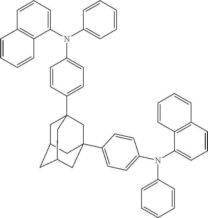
C12=C(C(N(C3=CC=C(C45CC6CC(CC(C7=CC=C(N(C8=CC=CC=C8)C8=CC=CC9=C8C=CC=C9)C=C7)(C4)C6)C5)C=C3)C3=CC=CC=C3)=CC=C1)C=CC=C2
